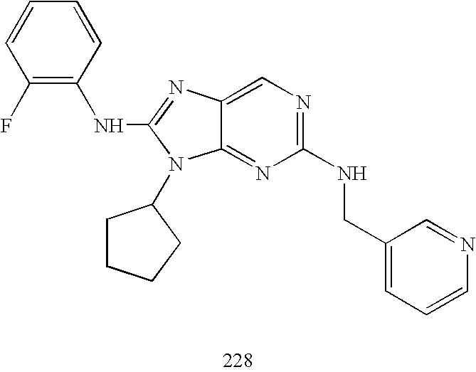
C1(F)=C(NC2=NC3=CN=C(NCC4=CC=CN=C4)N=C3N2C2CCCC2)C=CC=C1
